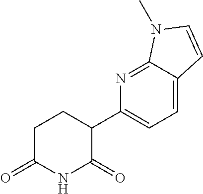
C1(C2=CC=C3C(=N2)N(C)C=C3)CCC(=O)NC1=O
